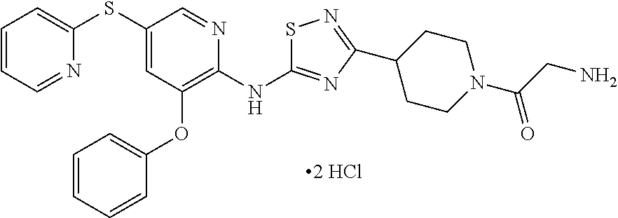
C1(SC2=CC=CC=N2)=CC(OC2=CC=CC=C2)=C(NC2=NC(C3CCN(C(=O)CN)CC3)=NS2)N=C1
